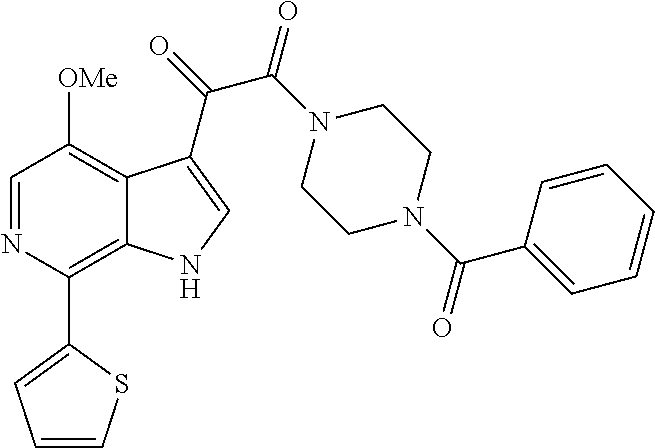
C1=NC(C2=CC=CS2)=C2C(=C1[OMe])C(C(=O)C(N1CCN(C(C3=CC=CC=C3)=O)CC1)=O)=CN2
